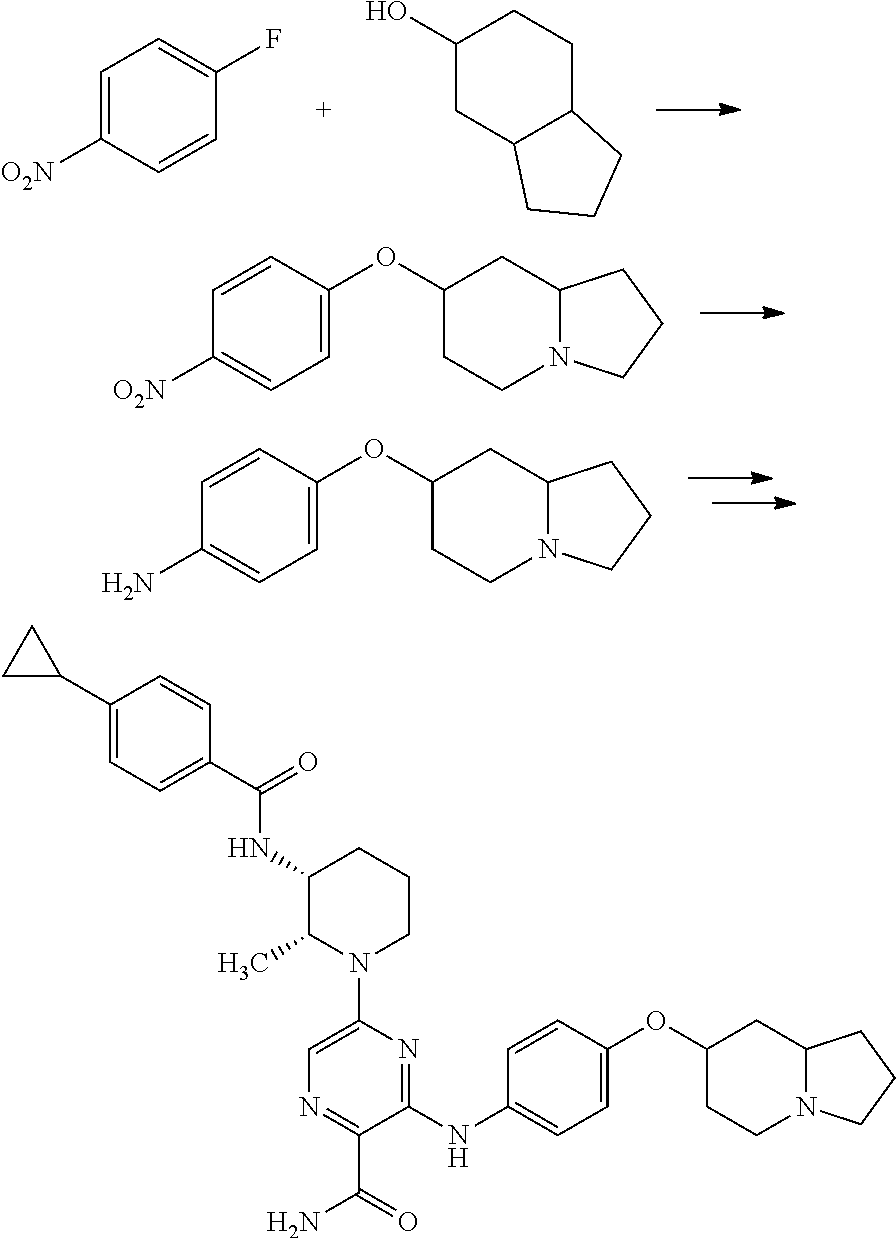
C1=C([O2N])C=CC(F)=C1.C1(O)CC2C(CC1)CCC2.C1=CC(OC2CCN3C(C2)CCC3)=CC=C1[O2N].C1=CC(OC2CCN3C(C2)CCC3)=CC=C1N.C1=C(N2CCCC(NC(=O)C3=CC=C(C4CC4)C=C3)C2C)N=C(NC2=CC=C(OC3CCN4C(C3)CCC4)C=C2)C(C(=O)N)=N1
